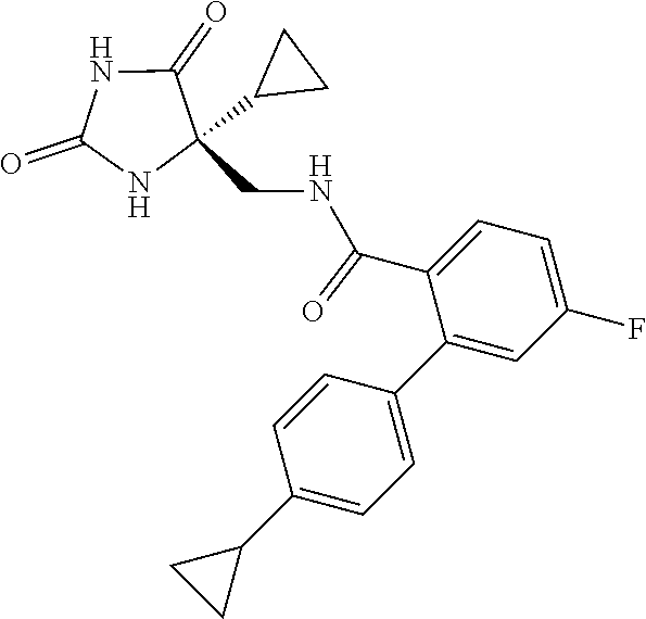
C1=C(C(NCC2(C3CC3)C(=O)NC(=O)N2)=O)C(C2=CC=C(C3CC3)C=C2)=CC(F)=C1
